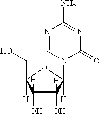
N1=CN(C2([H])C(O)(C)C(O)([H])C([H])(CO)O2)C(=O)N=C1N.[H]
